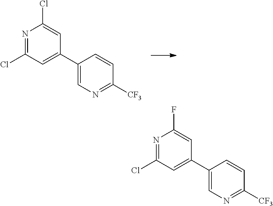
C1(C2=CC(Cl)=NC(Cl)=C2)=CN=C([CF3])C=C1.C1(C2=CC(Cl)=NC(F)=C2)=CN=C([CF3])C=C1
